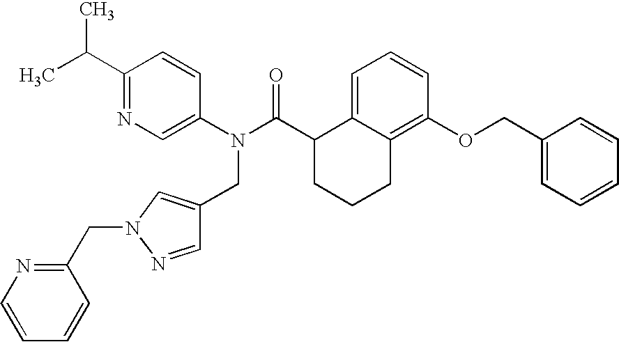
C1(C(C)C)=NC=C(N(C(C2CCCC3=C(OCC4=CC=CC=C4)C=CC=C23)=O)CC2=CN(CC3=NC=CC=C3)N=C2)C=C1
